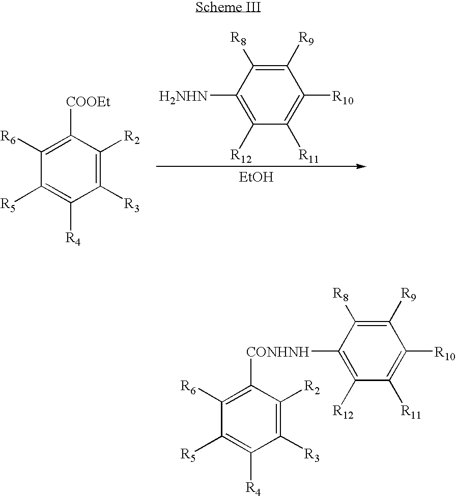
C1([H2NHN])=C([R12])C([R11])=C([R10])C([R9])=C1[R8].[EtOH].C1([R3])=C([R2])C([COOEt])=C([R6])C([R5])=C1[R4].C1([R3])=C([R2])C([CONHNH]C2=C([R12])C([R11])=C([R10])C([R9])=C2[R8])=C([R6])C([R5])=C1[R4]
